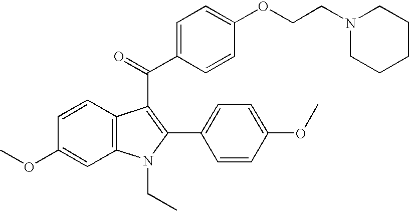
C1=C(C(=O)C2=C(C3=CC=C(OC)C=C3)N(CC)C3=C2C=CC(OC)=C3)C=CC(OCCN2CCCCC2)=C1
